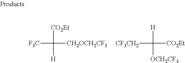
[F3C]C([CH2OCH2CF3])([CO2Et])[H].[CF3CH2]C([CO2Et])([H])[OCH2CF3]
